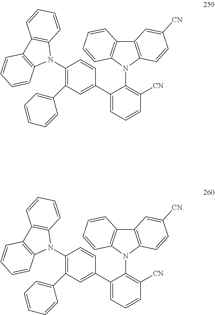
C1=CC=C(C2=CC(C3=CC=CC=C3)=C(N3C4=C(C5=C3C=CC=C5)C=CC=C4)C=C2)C(N2C3=C(C4=C2C=CC=C4)C=C([CN])C=C3)=C1[CN].C1=CC=C(C2=CC(C3=CC=CC=C3)=C(N3C4=C(C5=C3C=CC=C5)C=CC=C4)C=C2)C(N2C3=C(C4=C2C=CC=C4)C=C([CN])C=C3)=C1[CN]
